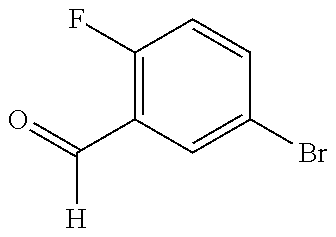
C1(F)=C(C(=O)[H])C=C(Br)C=C1
